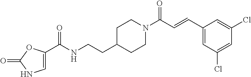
C1(C=CC(N2CCC(CCNC(=O)C3=CNC(=O)O3)CC2)=O)=CC(Cl)=CC(Cl)=C1
